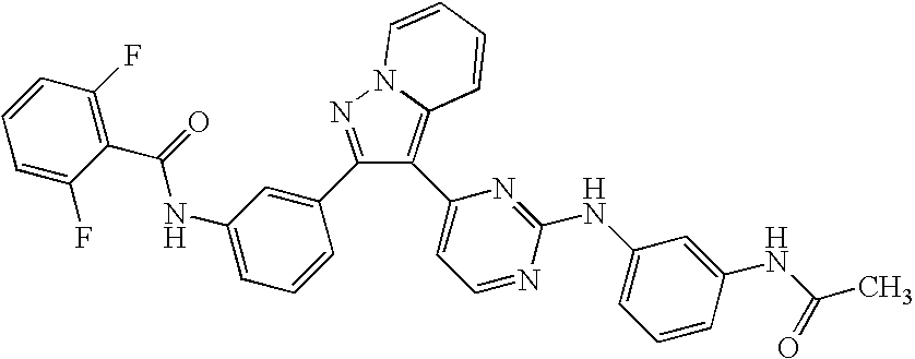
C1=CC(F)=C(C(NC2=CC=CC(C3=NN4C(=C3C3=CC=NC(NC5=CC=CC(NC(C)=O)=C5)=N3)C=CC=C4)=C2)=O)C(F)=C1
